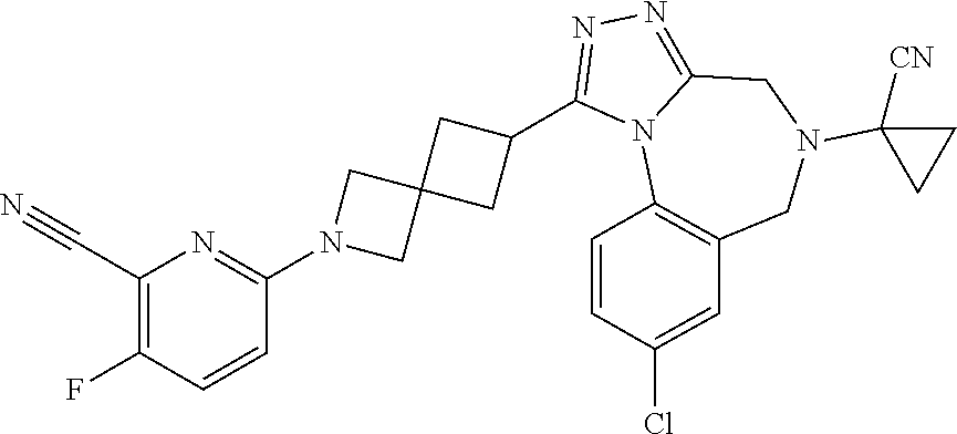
C1(C#N)=C(F)C=CC(N2CC3(C2)CC(C2=NN=C4N2C2=C(CN(C5([CN])CC5)C4)C=C(Cl)C=C2)C3)=N1
